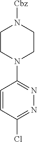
C1=CC(Cl)=NN=C1N1CCN([Cbz])CC1
